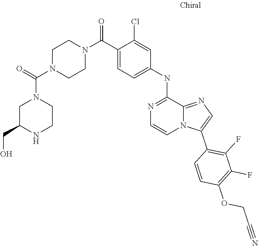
C1N(C(=O)N2CC(CO)NCC2)CCN(C(C2=CC=C(NC3=NC=CN4C3=NC=C4C3=C(F)C(F)=C(OCC#N)C=C3)C=C2Cl)=O)C1
